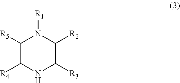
C1([R5])C([R4])NC([R3])C([R2])N1[R1]
